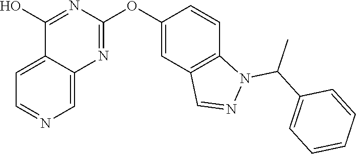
C12=CC=NC=C1N=C(OC1=CC3=C(C=C1)N(C(C1=CC=CC=C1)C)N=C3)N=C2O
